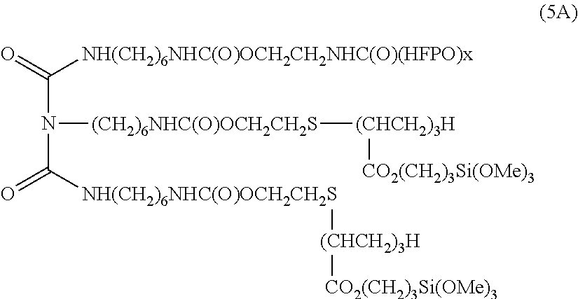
C(N([(CH2)6NHC(O)OCH2CH2S][(CHCH2)3H][CO2(CH2)3Si(OMe)3])C([NH(CH2)6NHC(O)OCH2CH2S][(CHCH2)3H][CO2(CH2)3Si(OMe)3])=O)(=O)[NH(CH2)6NHC(O)OCH2CH2NHC(O)(HFPO)x]
